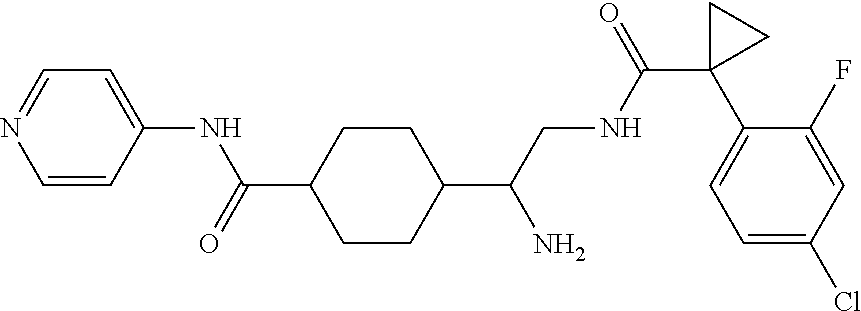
C1(C(CNC(C2(C3=CC=C(Cl)C=C3F)CC2)=O)N)CCC(C(=O)NC2=CC=NC=C2)CC1
